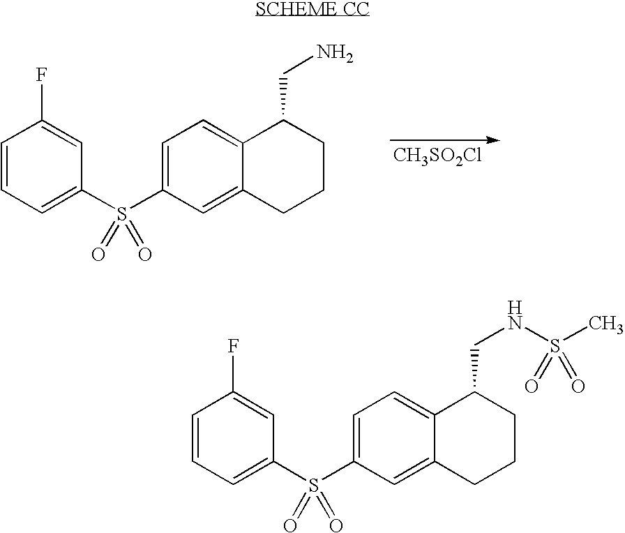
[CH3SO2Cl].C1=CC=C(S(C2=CC=C3C(=C2)CCCC3CN)(=O)=O)C=C1F.C1=CC=C(S(C2=CC=C3C(=C2)CCCC3CNS(C)(=O)=O)(=O)=O)C=C1F
